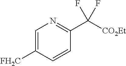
[CO2Et]C(C1=NC=C([FH2C])C=C1)(F)F
